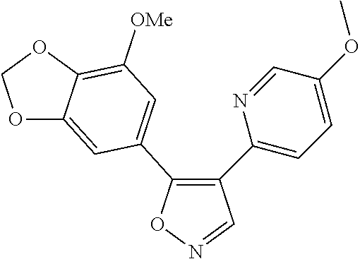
C1(C2=CC=C(OC)C=N2)=C(C2=CC([OMe])=C3C(=C2)OCO3)ON=C1
